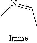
CC=NC
